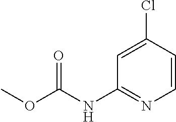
C1=C(Cl)C=CN=C1NC(OC)=O
